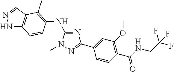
C1(NC2=C(C)C3=C(NN=C3)C=C2)=NC(C2=CC(OC)=C(C(=O)NCC(F)(F)F)C=C2)=NN1C
